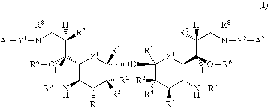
C1(C(O[R6])(C(CN([Y1][A1])[R8])([R7])[H])[H])C(N[R5])C([R4])C([R3])([R2])C([R1])([D]C2([R1])C([R3])([R2])C([R4])C(N[R5])C(C(O[R6])(C(CN([Y2][A2])[R8])([R7])[H])[H])[Z1]2)[Z1]1
